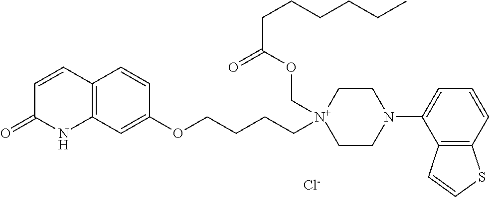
C12=C(C=C(OCCCC[N+]3(COC(CCCCCC)=O)CCN(C4=CC=CC5=C4C=CS5)CC3)C=C1)NC(=O)C=C2.[Cl-]
